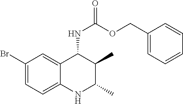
C1(Br)=CC=C2C(=C1)C(NC(=O)OCC1=CC=CC=C1)C(C)C(C)N2
